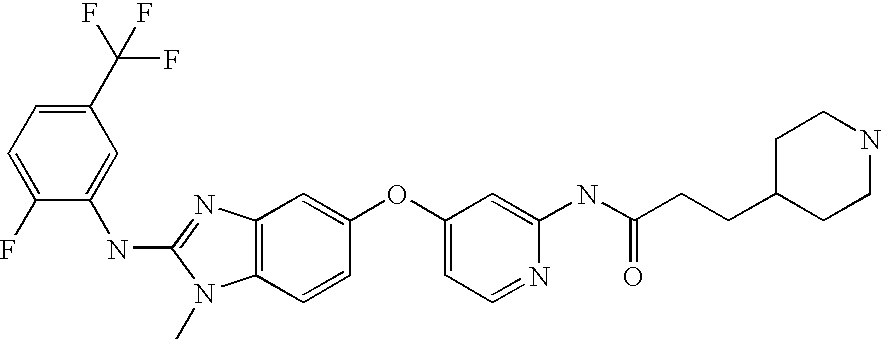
C1(C(F)(F)F)=CC=C(F)C(NC2=NC3=C(N2C)C=CC(OC2=CC=NC(NC(CCC4CCNCC4)=O)=C2)=C3)=C1
